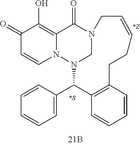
N12CN(C(C3=CC=CC=C3)C3=C(C=CC=C3)CCC=CC1)N1C=CC(=O)C(O)=C1C2=O
